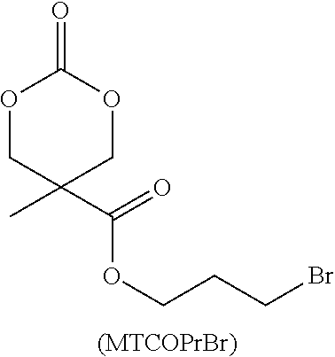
O1CC(C)(C(=O)OCCCBr)COC1=O.[(MTCOPrBr)]
